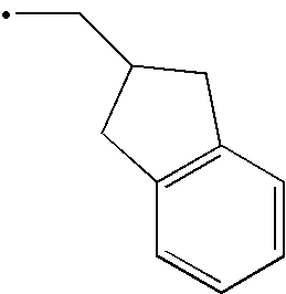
C12=C(C=CC=C1)CC(CC)C2
